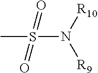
CS(=O)(N([R9])[R10])=O
